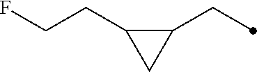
C1(CC)C(CCF)C1
